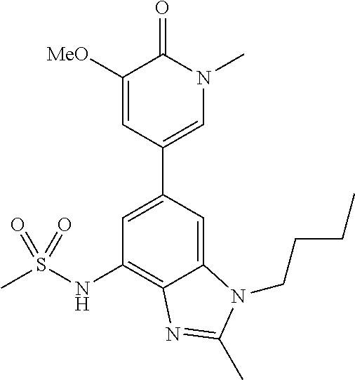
C1=C(C2=CN(C)C(=O)C([MeO])=C2)C=C2C(=C1NS(C)(=O)=O)N=C(C)N2CCCC
